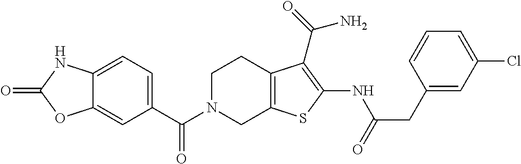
C1(C(N2CC3=C(CC2)C(C(=O)N)=C(NC(CC2=CC(Cl)=CC=C2)=O)S3)=O)=CC=C2C(=C1)OC(=O)N2
